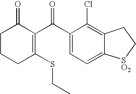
C1CCC(SCC)=C(C(C2=CC=C3C(=C2Cl)CC[SO2]3)=O)C1=O
